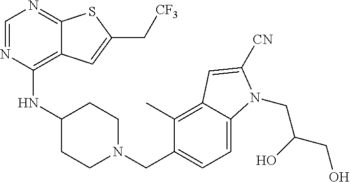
C1=NC(NC2CCN(CC3=CC=C4C(=C3C)C=C([CN])N4CC(O)CO)CC2)=C2C(=N1)SC(C[CF3])=C2
